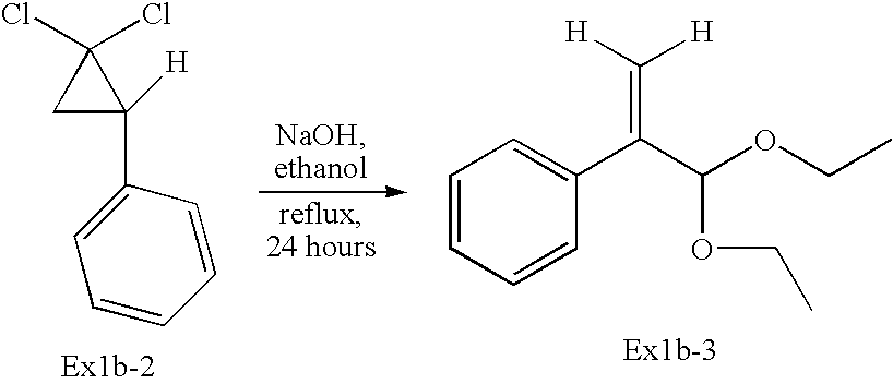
C1C([H])(C2=CC=CC=C2)C1(Cl)Cl.C1=CC=CC(C(C(OCC)OCC)=C([H])[H])=C1
